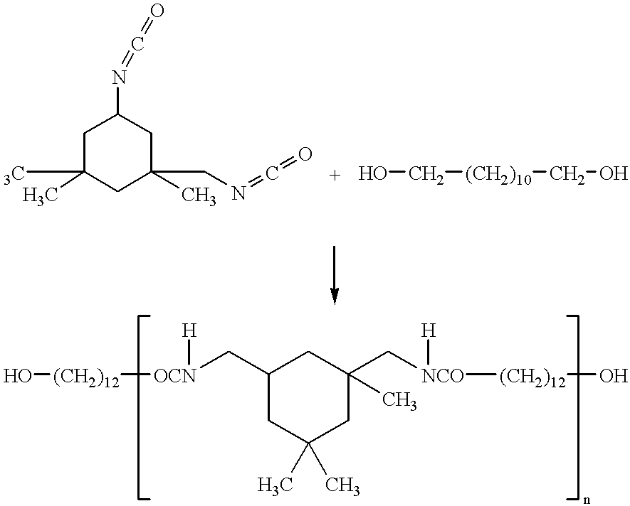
C1C([3C])(C)CC(CN=C=O)(C)CC1N=C=O.OC[(CH2)10]CO.O[(CH2)12][OCN]([H])CC1CC(C)(C)CC(C)(C[NCO]([H])[(CH2)12]O)C1
